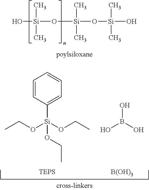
O[Si](C)(C)O[Si](C)(C)O[Si](C)(C)O.OB(O)O.[B(OH)3].C1=CC([Si](OCC)(OCC)OCC)=CC=C1
